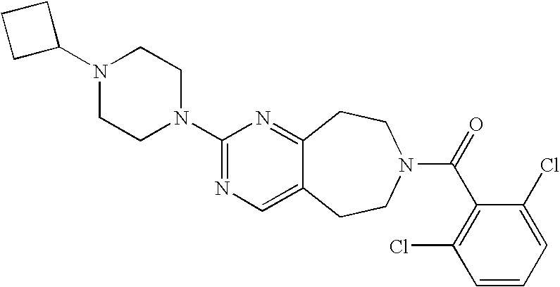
C1C(N2CCN(C3=NC=C4C(=N3)CCN(C(=O)C3=C(Cl)C=CC=C3Cl)CC4)CC2)CC1
